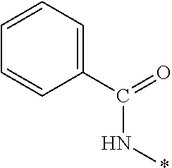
C1(C(=O)N*)=CC=CC=C1
